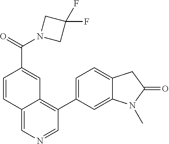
C12=CN=CC(C3=CC=C4C(=C3)N(C)C(=O)C4)=C1C=C(C(N1CC(F)(F)C1)=O)C=C2
